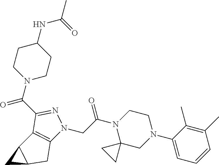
C(C(N1C2(CN(C3=CC=CC(C)=C3C)CC1)CC2)=O)N1C2=C(C(C(N3CCC(NC(C)=O)CC3)=O)=N1)C1C(C2)C1
